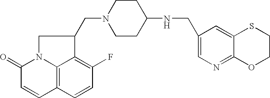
C12=C3C=CC(F)=C1C(CN1CCC(NCC4=CN=C5C(=C4)SCCO5)CC1)CN2C(=O)C=C3
